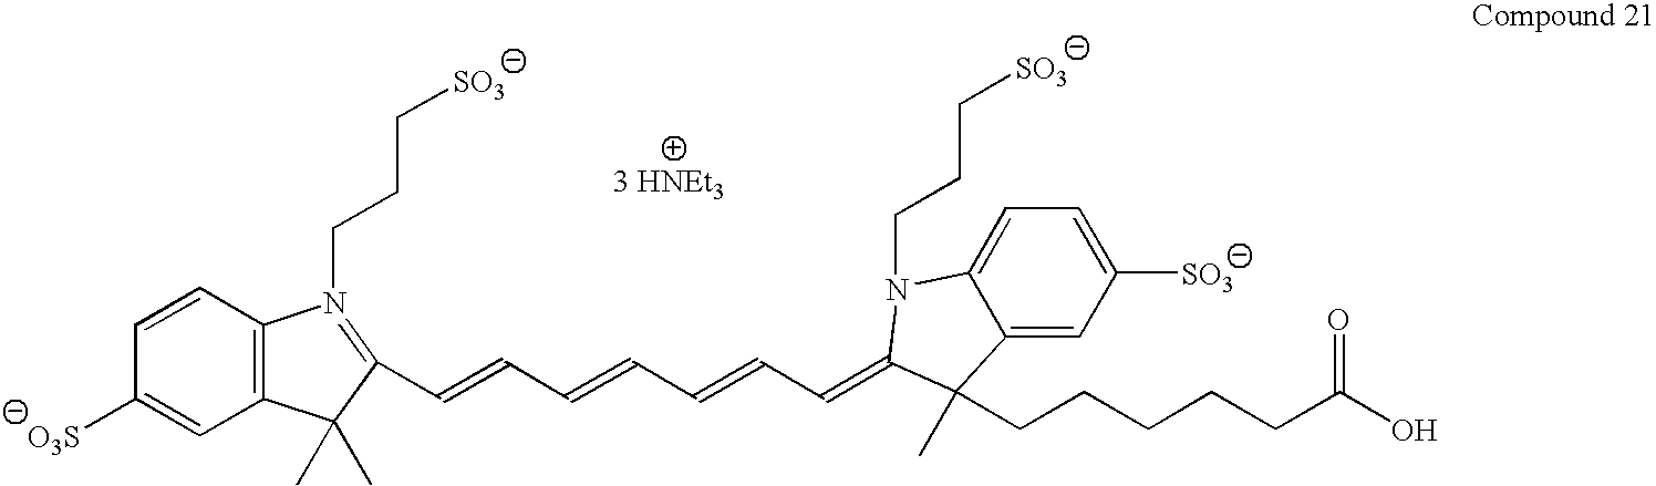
C12=C(C=CC([O3S])=C1)N(CCC[SO3])=C(C=CC=CC=CC=C1N(CCC[SO3])C3=CC=C([SO3])C=C3C1(C)CCCCCC(O)=O)C2(C)C
